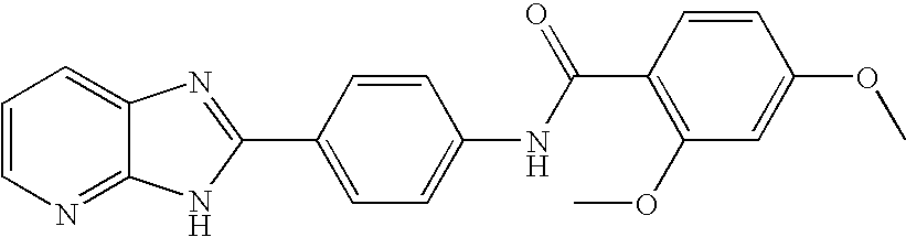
C1=CN=C2C(=C1)N=C(C1=CC=C(NC(C3=C(OC)C=C(OC)C=C3)=O)C=C1)N2
